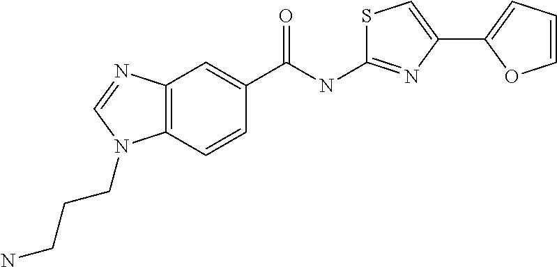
C12=C(C=CC(C(NC3=NC(C4=CC=CO4)=CS3)=O)=C1)N(CCCN)C=N2
